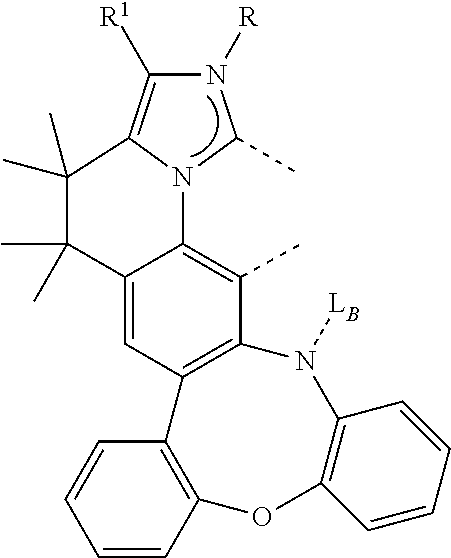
CC1=C2C(=CC3=C1N([LB])C1=C(OC4=C3C=CC=C4)C=CC=C1)C(C)(C)C(C)(C)C1=C([R1])N([R])C(C)N21
